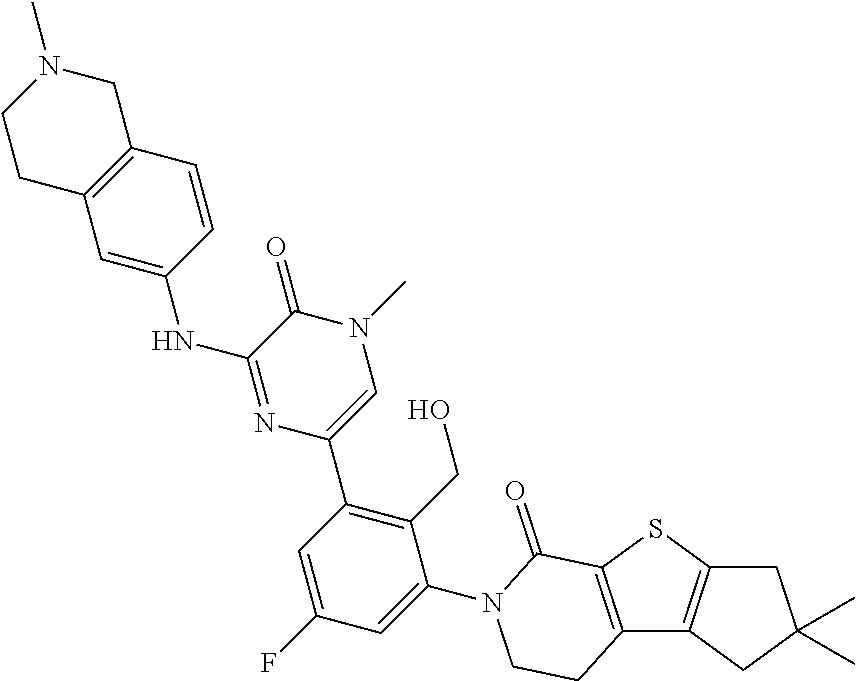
C1C2=C(CC1(C)C)C1=C(S2)C(=O)N(C2=CC(F)=CC(C3=CN(C)C(=O)C(NC4=CC5=C(C=C4)CN(C)CC5)=N3)=C2CO)CC1
